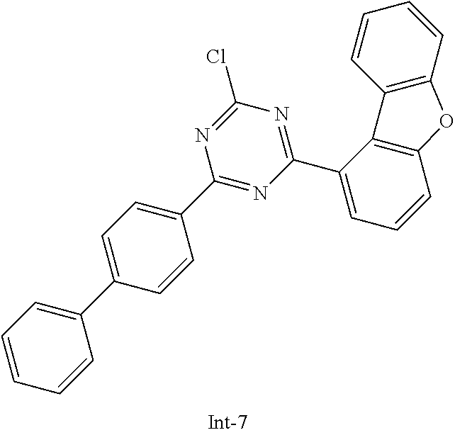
C1(C2=CC=CC3=C2C2=C(C=CC=C2)O3)=NC(Cl)=NC(C2=CC=C(C3=CC=CC=C3)C=C2)=N1
